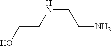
C(CO)NCCN
